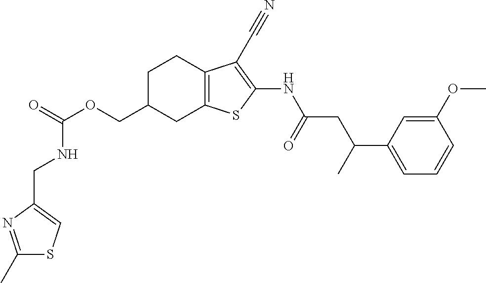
C(C1CC2=C(CC1)C(C#N)=C(NC(CC(C1=CC=CC(OC)=C1)C)=O)S2)OC(NCC1=CSC(C)=N1)=O
